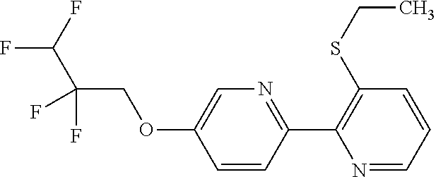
C1=C(OCC(C(F)F)(F)F)C=CC(C2=C(SCC)C=CC=N2)=N1
